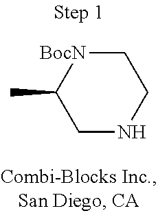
C1NCC[BocN]C1C
